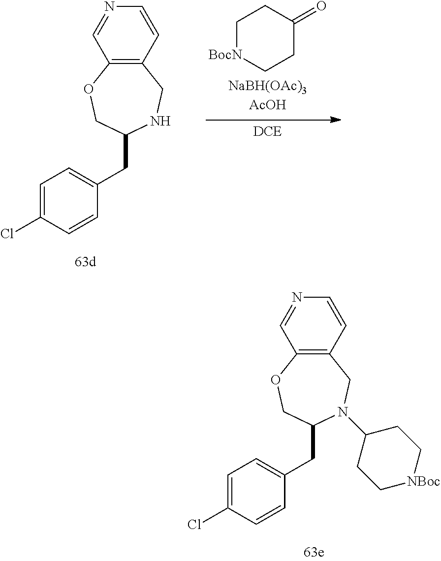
C12=C(C=CN=C1)CNC(CC1=CC=C(Cl)C=C1)CO2.C1[BocN]CCC(=O)C1.C12=C(C=CN=C1)CN(C1CC[NBoc]CC1)C(CC1=CC=C(Cl)C=C1)CO2
